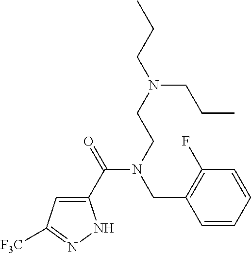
C1(C(=O)N(CCN(CCC)CCC)CC2=C(F)C=CC=C2)=CC([F3C])=NN1
